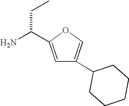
C1=C(C(N)CC)OC=C1C1CCCCC1
